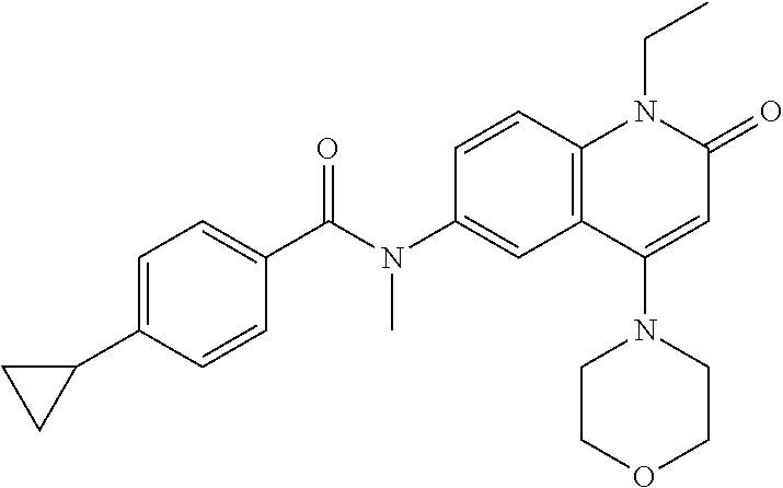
N(C1=CC2=C(C=C1)N(CC)C(=O)C=C2N1CCOCC1)(C(C1=CC=C(C2CC2)C=C1)=O)C
